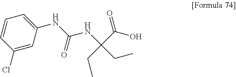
C1(NC(NC(C(O)=O)(CC)CC)=O)=CC=CC(Cl)=C1
